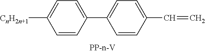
C1=C(C2=CC=C(C=C)C=C2)C=CC([CnH2n+1])=C1
